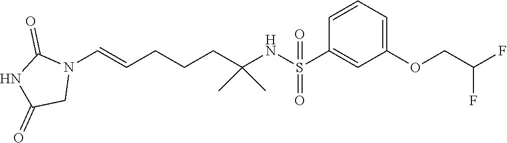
N1(C=CCCCC(NS(C2=CC(OCC(F)F)=CC=C2)(=O)=O)(C)C)C(=O)NC(=O)C1
